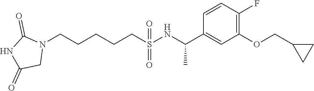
N1(CCCCCS(NC(C2=CC(OCC3CC3)=C(F)C=C2)C)(=O)=O)C(=O)NC(=O)C1
